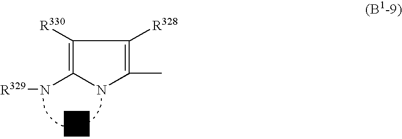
C1([R330])=C(N[R329])NC(C)=C1[R328]
